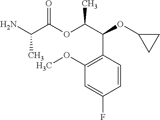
C(C(OC(C(C1=C(OC)C=C(F)C=C1)OC1CC1)C)=O)(N)C
